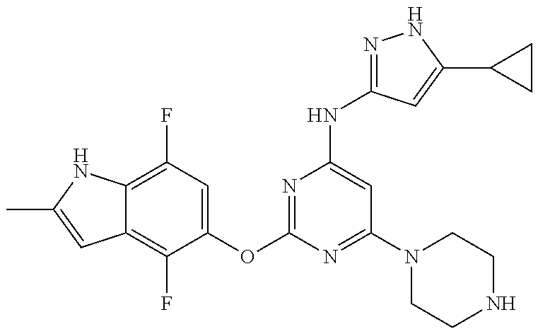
C12=C(F)C(OC3=NC(NC4=NNC(C5CC5)=C4)=CC(N4CCNCC4)=N3)=CC(F)=C1NC(C)=C2
